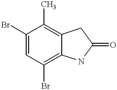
C1(Br)=CC(Br)=C2C(=C1C)CC(=O)N2
